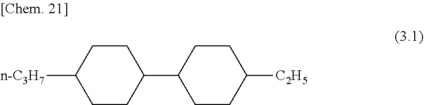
[n-C3H7]C1CCC(C2CCC([C2H5])CC2)CC1
